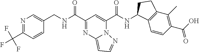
N(C(C1=NC2=CC=NN2C(C(NC2C3=C(C(C)=C(C(O)=O)C=C3)CC2)=O)=C1)=O)CC1=CN=C(C(F)(F)F)C=C1
